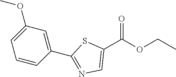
C1(C(OCC)=O)=CN=C(C2=CC(OC)=CC=C2)S1
